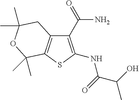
C1(C(N)=O)=C(NC(=O)C(C)O)SC2=C1CC(C)(C)OC2(C)C
